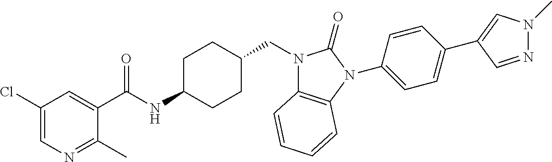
C1(Cl)=CN=C(C)C(C(NC2CCC(CN3C4=C(N(C5=CC=C(C6=CN(C)N=C6)C=C5)C3=O)C=CC=C4)CC2)=O)=C1
